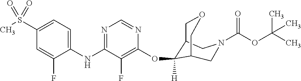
C1(NC2=NC=NC(OC3([H])C4COCC3CN(C(OC(C)(C)C)=O)C4)=C2F)=CC=C(S(C)(=O)=O)C=C1F
